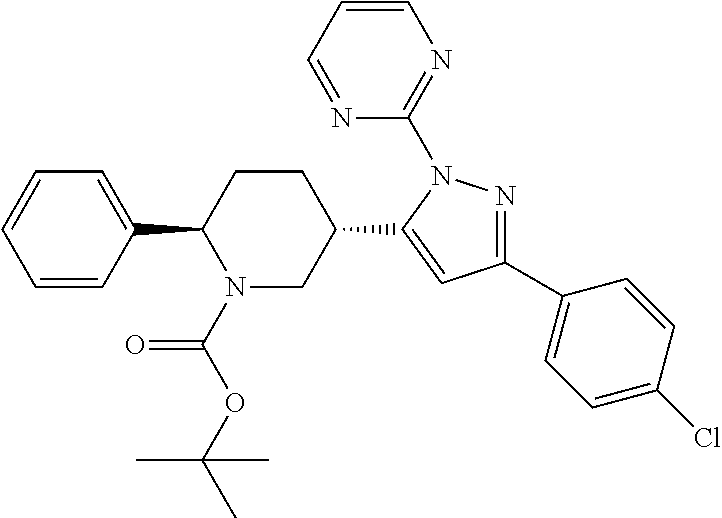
C1=CC(C2N(C(OC(C)(C)C)=O)CC(C3=CC(C4=CC=C(Cl)C=C4)=NN3C3=NC=CC=N3)CC2)=CC=C1
